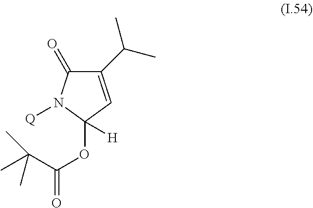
C1(C(C)C)=CC(OC(C(C)(C)C)=O)([H])N([Q])C1=O
